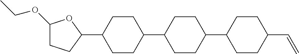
C1(OCC)CCC(C2CCC(C3CCC(C4CCC(C=C)CC4)CC3)CC2)O1
